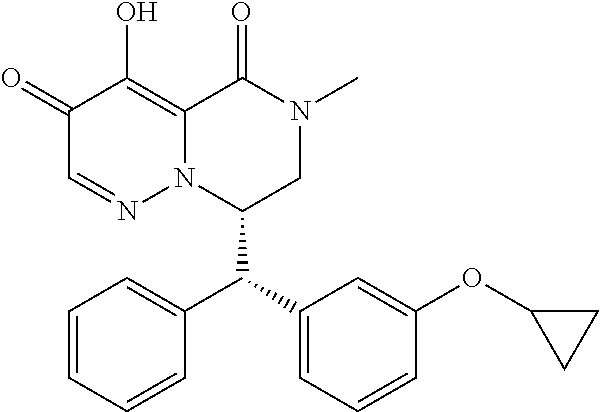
C1=CC=CC(C(C2=CC=CC(OC3CC3)=C2)C2CN(C)C(=O)C3=C(O)C(=O)C=NN23)=C1
